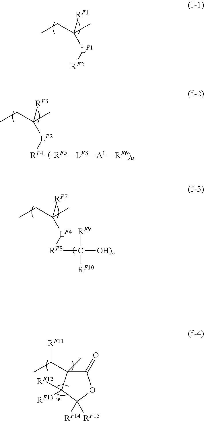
CCC(C)([RF1])[LF1][RF2].CCC(C)([RF3])[LF2][RF4][RF5][LF3][A1][RF6)u].CCC(C)([RF7])[LF4][RF8]C([RF9])([RF10])[OH)v].C1(=O)C(C(C)[RF11])(C)C([RF12])([RF13])C([RF15])([RF14])O1
